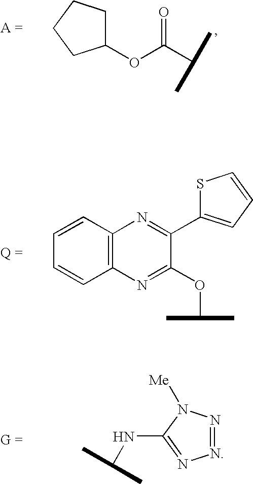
C1(OC(C(C)C)=O)CCCC1.C1=CC2=C(C=C1)N=C(OC(C)C)C(C1=CC=CS1)=N2.N1=NN([Me])C(NC(C)C)=N1
